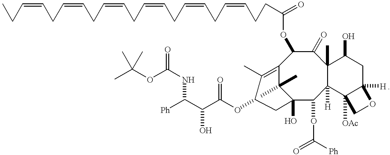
C(=CCC)CC=CCC=CCC=CCC=CCC=CCCC(=O)OC1C2=C(C)C(OC(C(C([Ph])NC(OC(C)(C)C)=O)O)=O)CC(O)(C2(C)C)C(OC(=O)[Ph])C2([H])C(C)(C1=O)C(O)CC1([H])C2([OAc])CO1
